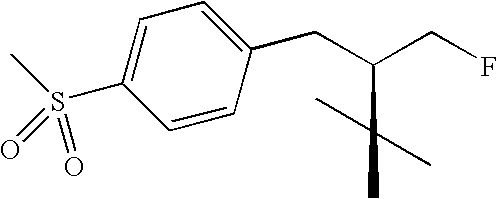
C1=C(S(C)(=O)=O)C=CC(CC(CF)C)=C1
